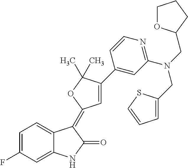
C1=C(F)C=C2C(=C1)C(=C1C=C(C3=CC(N(CC4=CC=CS4)CC4OCCC4)=NC=C3)C(C)(C)O1)C(=O)N2
